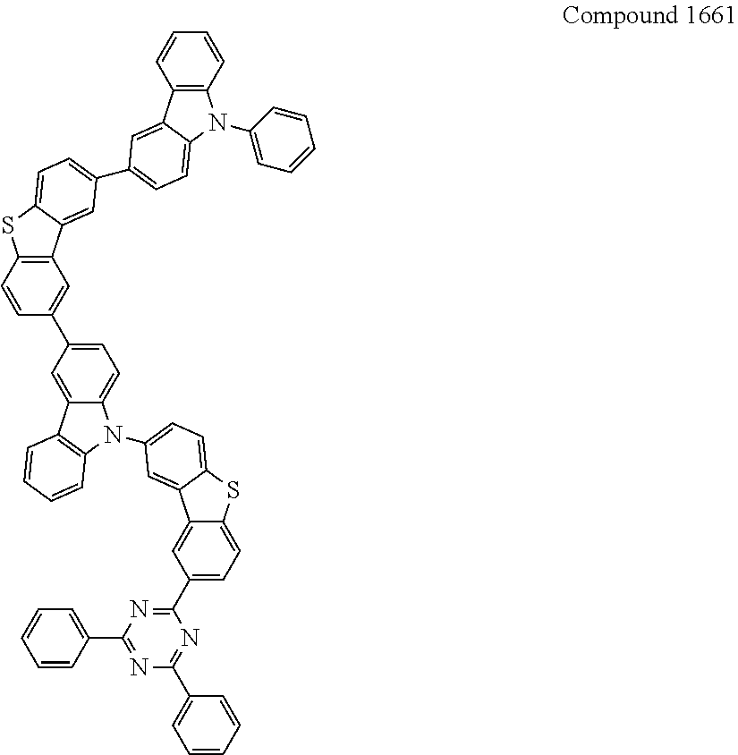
C1=CC(C2=NC(C3=CC=CC=C3)=NC(C3=CC=C4C(=C3)C3=CC(N5C6=CC=C(C7=CC8=C(C=C7)SC7=CC=C(C9=CC=C%10C(=C9)C9=C(C=CC=C9)N%10C9=CC=CC=C9)C=C87)C=C6C6=C5C=CC=C6)=CC=C3S4)=N2)=CC=C1
